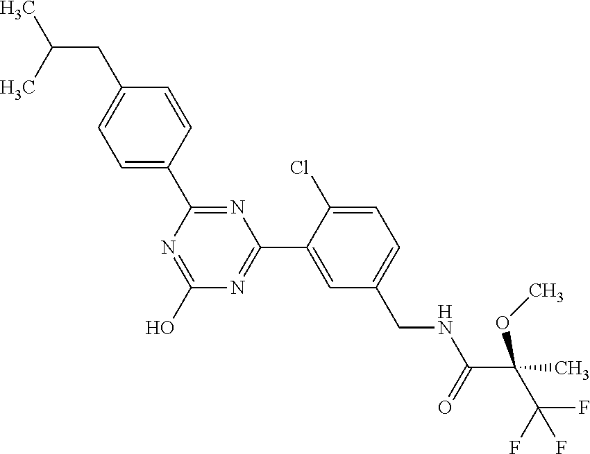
N1=C(O)N=C(C2=CC(CNC(C(C(F)(F)F)(C)OC)=O)=CC=C2Cl)N=C1C1=CC=C(CC(C)C)C=C1
